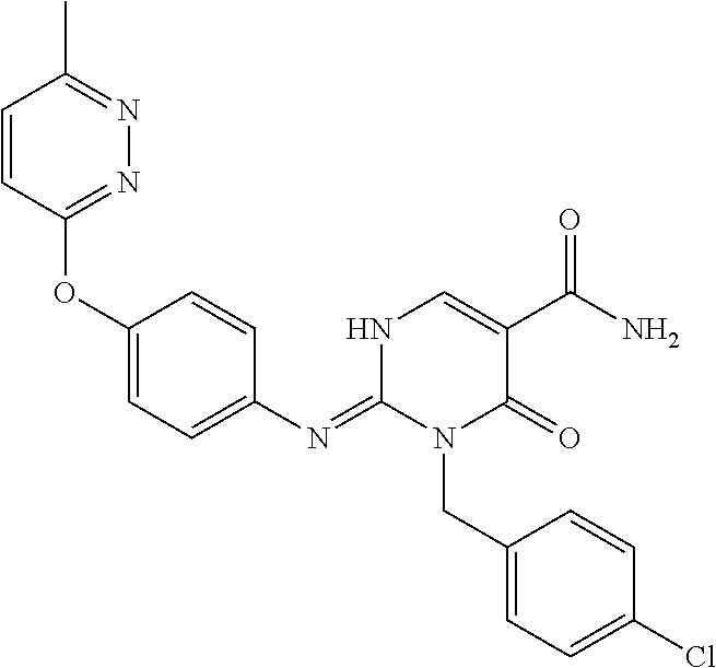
O(C1=CC=C(N=C2N(CC3=CC=C(Cl)C=C3)C(=O)C(C(N)=O)=CN2)C=C1)C1=NN=C(C)C=C1
